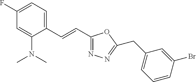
C1(F)=CC=C(C=CC2=NN=C(CC3=CC=CC(Br)=C3)O2)C(N(C)C)=C1
